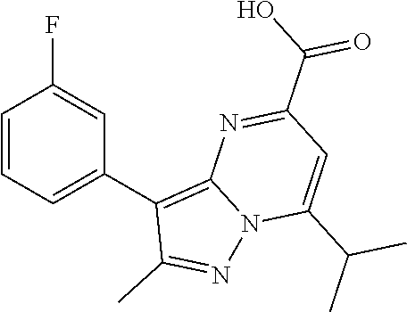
C1=CC=C(C2=C3N(N=C2C)C(C(C)C)=CC(C(O)=O)=N3)C=C1F
